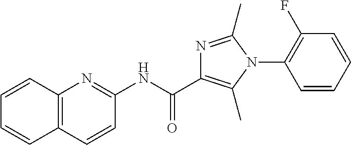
N(C(=O)C1=C(C)N(C2=C(F)C=CC=C2)C(C)=N1)C1=NC2=C(C=C1)C=CC=C2
